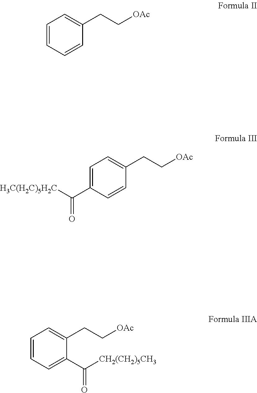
C1=CC=CC(CC[OAc])=C1.C1=C(C([H3C(H2C)5H2C])=O)C=CC(CC[OAc])=C1.C1=CC=C(C([CH2(CH2)5CH3])=O)C(CC[OAc])=C1
